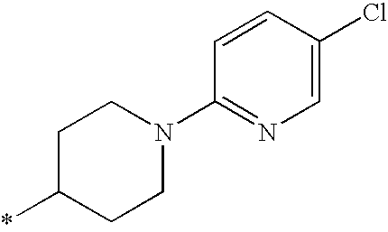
C1C(*)CCN(C2=NC=C(Cl)C=C2)C1
